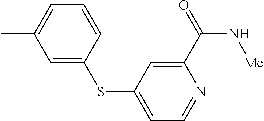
CC1=CC=CC(SC2=CC=NC(C(N[Me])=O)=C2)=C1
